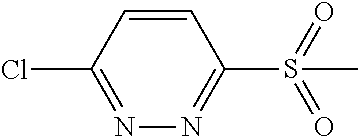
C1=CC(Cl)=NN=C1S(C)(=O)=O
